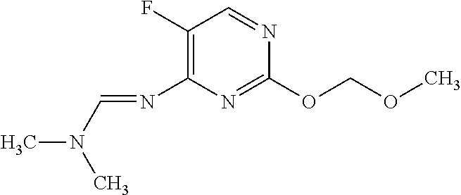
C1(F)=C(N=CN(C)C)N=C(OCOC)N=C1
